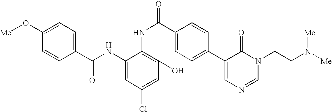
C1=C(O[Me])C=CC(C(NC2=CC(Cl)=CC(O)=C2NC(=O)C2=CC=C(C3=CN=CN(CCN([Me])[Me])C3=O)C=C2)=O)=C1
